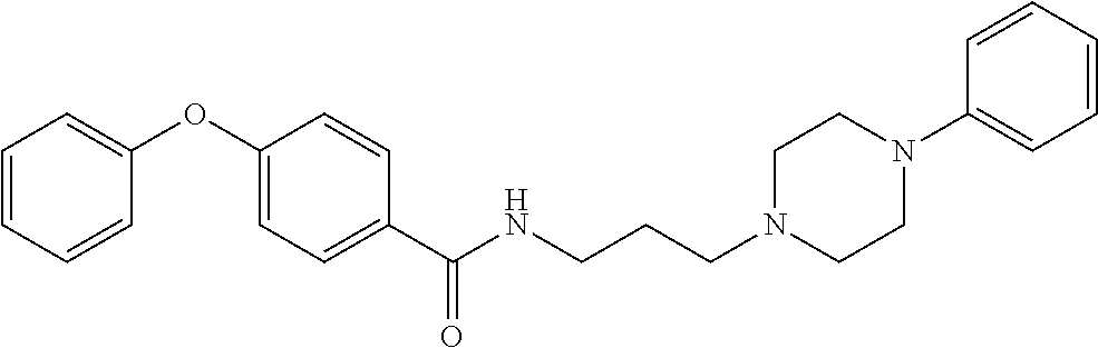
C1=CC(OC2=CC=CC=C2)=CC=C1C(NCCCN1CCN(C2=CC=CC=C2)CC1)=O
